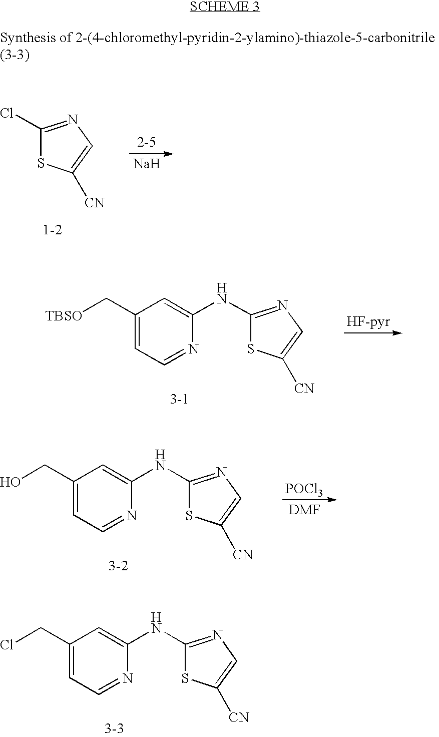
C1(CCl)=CC=NC(NC2=NC=C([CN])S2)=C1.C1(Cl)=NC=C([CN])S1.[Na].C1(C[TBSO])=CC=NC(NC2=NC=C([CN])S2)=C1.C1(CO)=CC=NC(NC2=NC=C([CN])S2)=C1.[POCl3]
